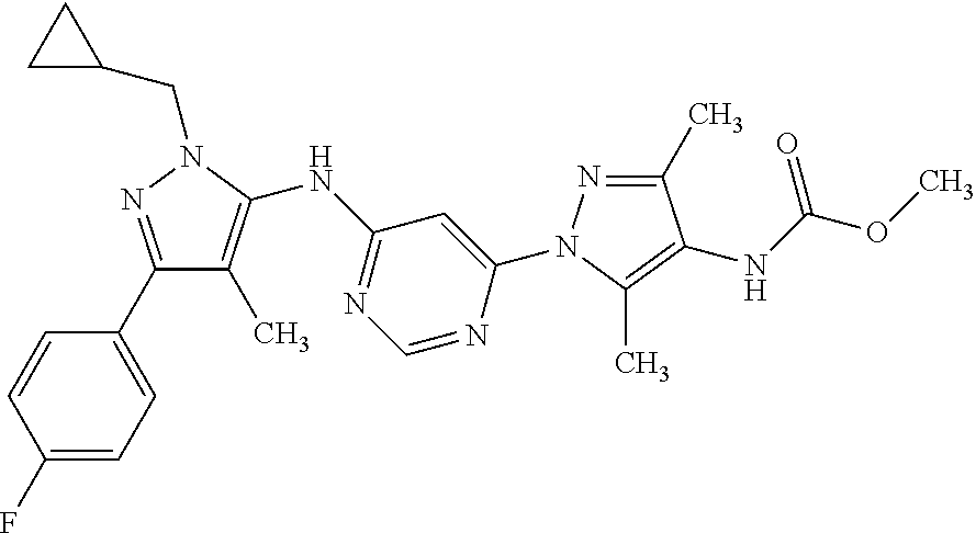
C1(C2=CC=C(F)C=C2)=NN(CC2CC2)C(NC2=NC=NC(N3N=C(C)C(NC(OC)=O)=C3C)=C2)=C1C
